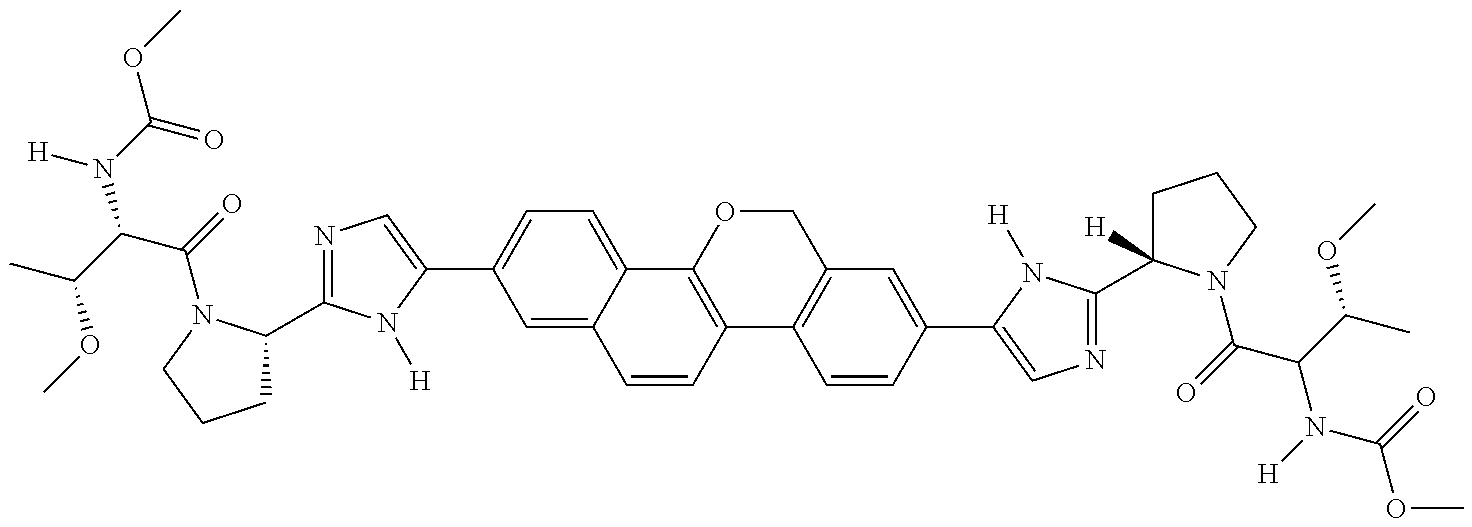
[H]N(C(C(OC)C)C(=O)N1C(C2=NC=C(C3=CC=C4C(=C3)C=CC3=C4OCC4=C3C=CC(C3=CN=C(C5([H])CCCN5C(C(N(C(OC)=O)[H])C(C)OC)=O)N3[H])=C4)N2[H])CCC1)C(=O)OC
